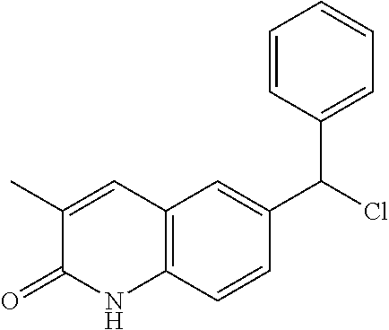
C12=C(C=CC(C(Cl)C3=CC=CC=C3)=C1)NC(=O)C(C)=C2
